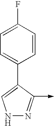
N1N=C(->C)C(C2=CC=C(F)C=C2)=C1
